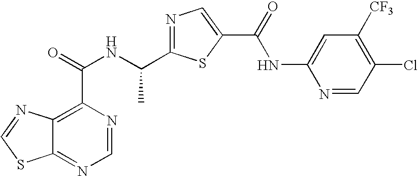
C12=NC=NC(C(=O)NC(C3=NC=C(C(=O)NC4=CC([CF3])=C(Cl)C=N4)S3)C)=C1N=CS2
